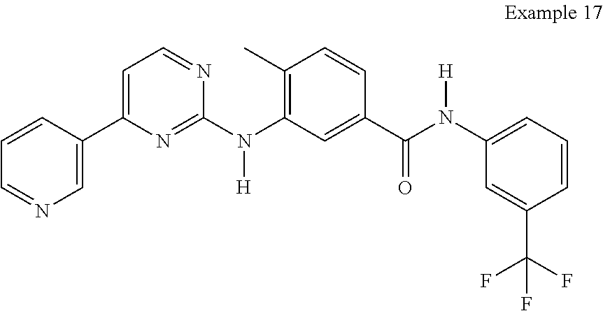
C1=C(C(F)(F)F)C=CC=C1N(C(C1=CC(N(C2=NC(C3=CN=CC=C3)=CC=N2)[H])=C(C)C=C1)=O)[H]
